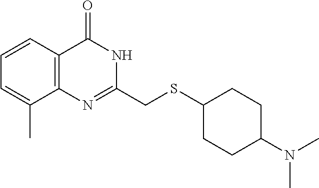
N(C)(C1CCC(SCC2=NC3=C(C=CC=C3C)C(=O)N2)CC1)C
